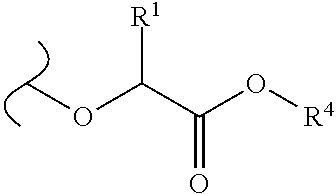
C(C(O[R4])=O)([R1])OC
